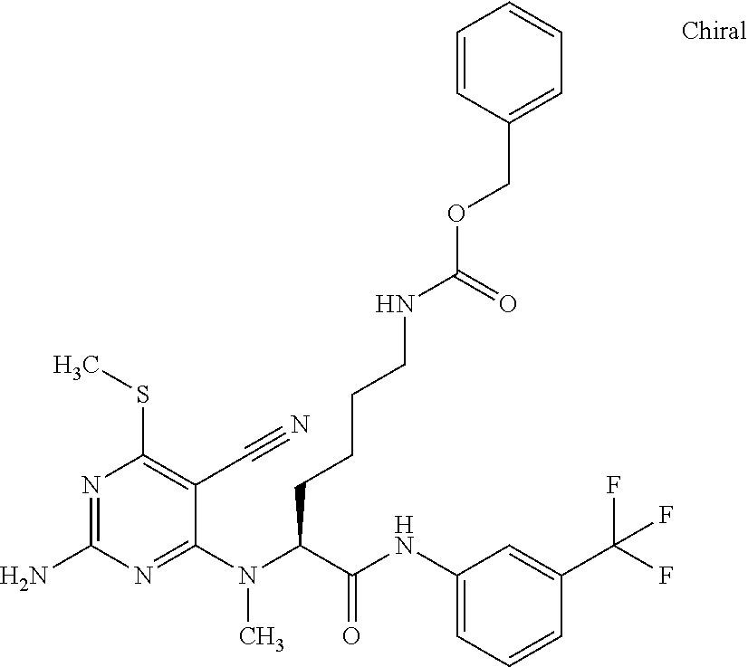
C1(N(C(C(NC2=CC=CC(C(F)(F)F)=C2)=O)CCCCNC(=O)OCC2=CC=CC=C2)C)=NC(N)=NC(SC)=C1C#N
